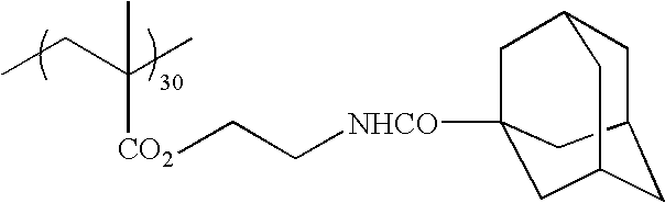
CCC(C)([CO2]CC[NHCO]C12CC3CC(CC(C1)C3)C2)C
